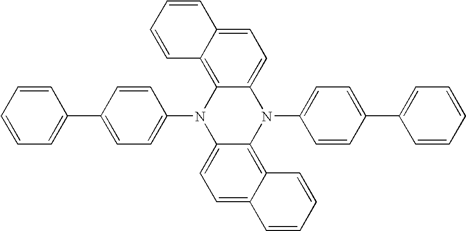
C1(N2C3=CC=C4C(=C3N(C3=CC=C(C5=CC=CC=C5)C=C3)C3=CC=C5C(=C23)C=CC=C5)C=CC=C4)=CC=C(C2=CC=CC=C2)C=C1
